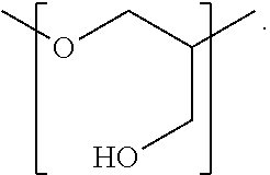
O(CC(CO)C)C
